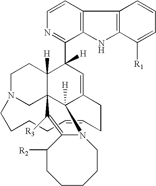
C1=CN=C(C2([H])C3([H])C45CN(CC3)CCCCC=CCCC(=C2)C4([H])N2CCCCCC([R2])C2=C5[R3])C2=C1C1=C(N2)C([R1])=CC=C1
